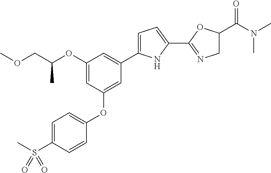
C1=C(S(C)(=O)=O)C=CC(OC2=CC(C3=CC=C(C4=NCC(C(=O)N(C)C)O4)N3)=CC(OC(COC)C)=C2)=C1
